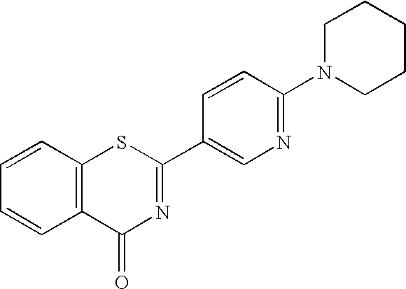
C1=CC2=C(C=C1)C(=O)N=C(C1=CN=C(N3CCCCC3)C=C1)S2
